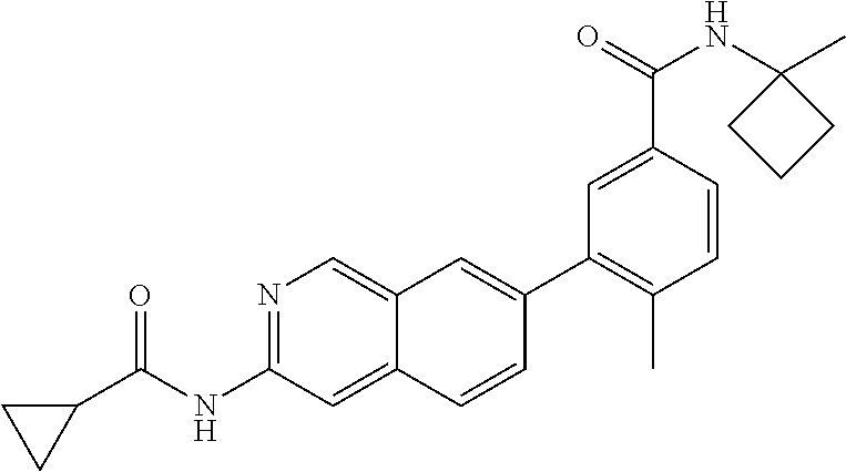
N1=C(NC(C2CC2)=O)C=C2C(=C1)C=C(C1=C(C)C=CC(C(=O)NC3(C)CCC3)=C1)C=C2
